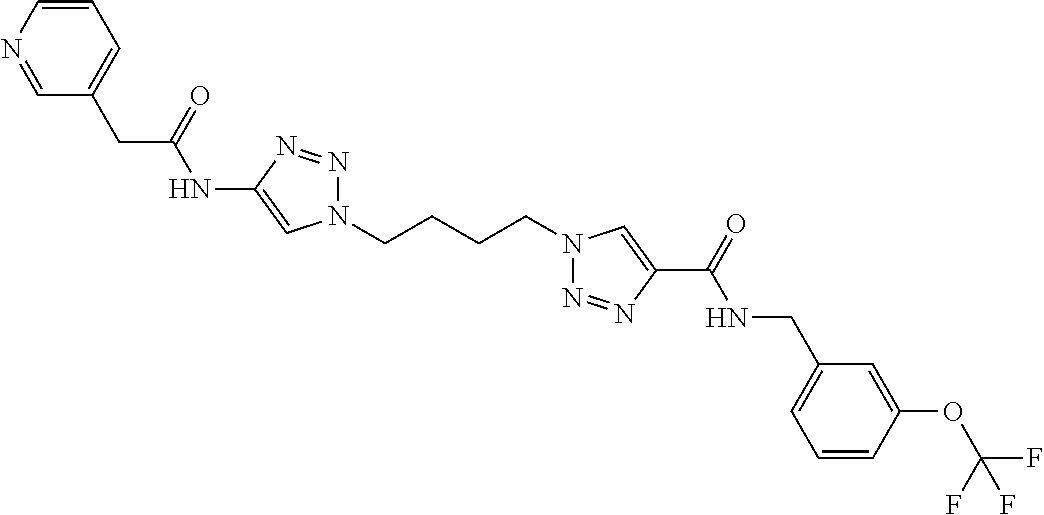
C1(NC(CC2=CC=CN=C2)=O)=CN(CCCCN2N=NC(C(=O)NCC3=CC=CC(OC(F)(F)F)=C3)=C2)N=N1
